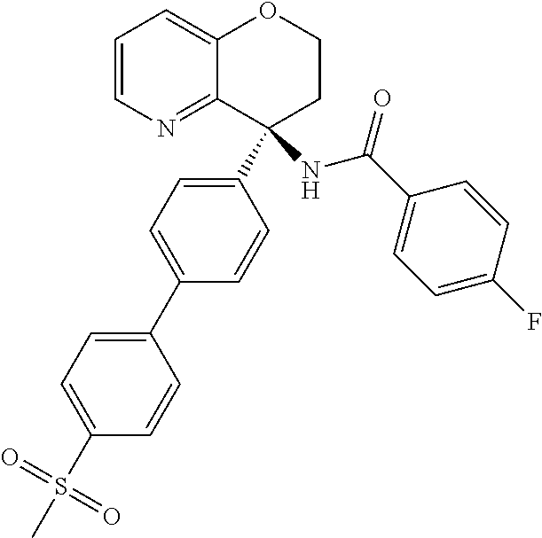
C1=CN=C2C(=C1)OCCC2(C1=CC=C(C2=CC=C(S(C)(=O)=O)C=C2)C=C1)NC(C1=CC=C(F)C=C1)=O
